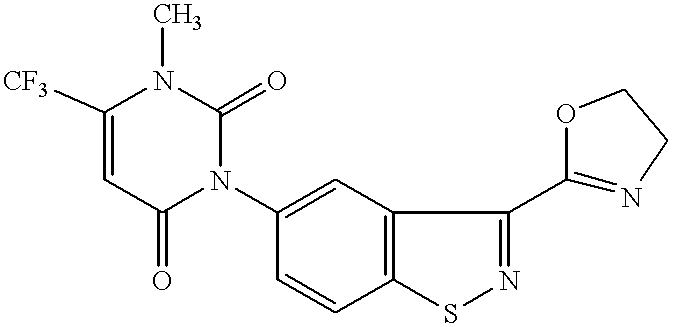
C1([CF3])=CC(=O)N(C2=CC3=C(C=C2)SN=C3C2=NCCO2)C(=O)N1C
